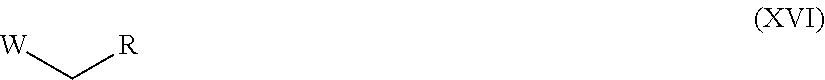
[W]C[R]
